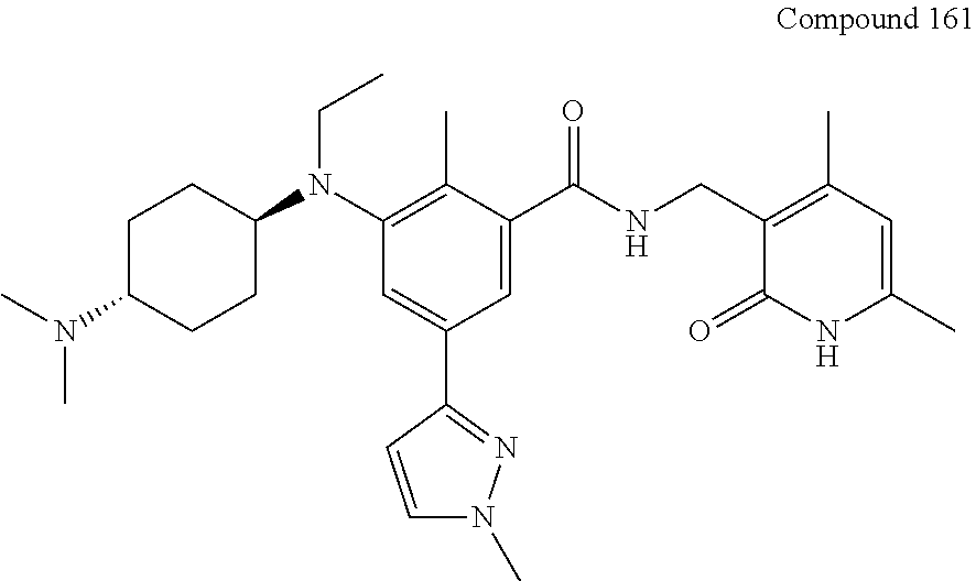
C1C(N(C)C)CCC(N(C2=C(C)C(C(NCC3=C(C)C=C(C)NC3=O)=O)=CC(C3=NN(C)C=C3)=C2)CC)C1
